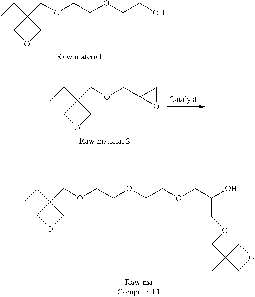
C(OCCOCCO)C1(CC)COC1.C(OCC1OC1)C1(CC)COC1.C(OCCOCCOCC(O)COCC1(C)COC1)C1(CC)COC1
